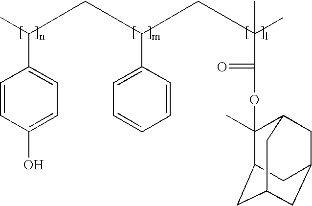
C1=CC(O)=CC=C1C(C)CC(C1=CC=CC=C1)CC(C)(C(=O)OC1(C)C2CC3CC(CC1C3)C2)C
